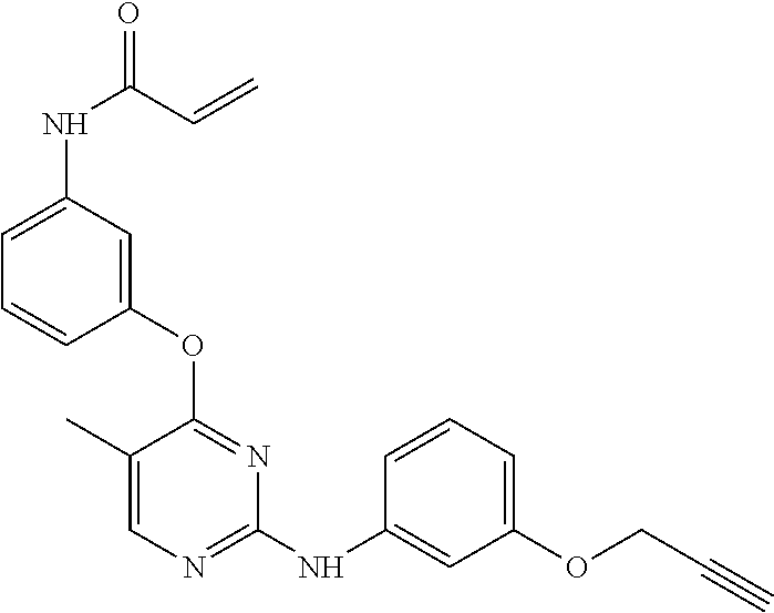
C1(C)=CN=C(NC2=CC(OCC#C)=CC=C2)N=C1OC1=CC(NC(=O)C=C)=CC=C1
